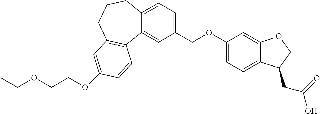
CCOCCOC1=CC2=C(C3=CC(COC4=CC=C5C(=C4)OCC5CC(=O)O)=CC=C3CCC2)C=C1
